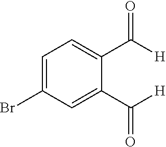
C1=C(Br)C=C(C([H])=O)C(C([H])=O)=C1
